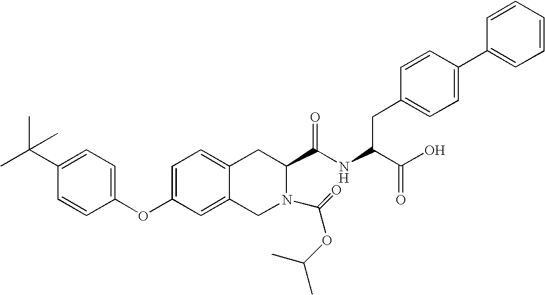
C12=CC=C(OC3=CC=C(C(C)(C)C)C=C3)C=C1CN(C(OC(C)C)=O)C(C(NC(C(O)=O)CC1=CC=C(C3=CC=CC=C3)C=C1)=O)C2
